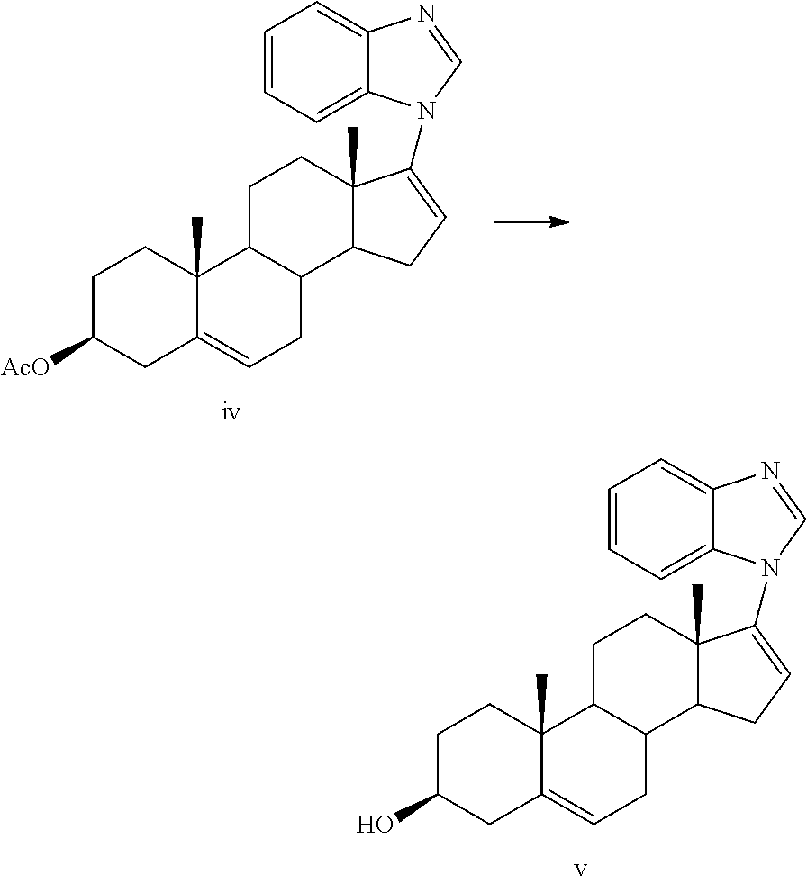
C1C(O)CC2=CCC3C(C2(C)C1)CCC1(C)C3CC=C1N1C2=CC=CC=C2N=C1.C1C([AcO])CC2=CCC3C(C2(C)C1)CCC1(C)C3CC=C1N1C2=CC=CC=C2N=C1
